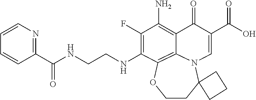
C1=CN=C(C(NCCNC2=C(F)C(N)=C3C(=O)C(C(O)=O)=CN4C5(CCOC2=C34)CCC5)=O)C=C1
